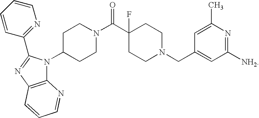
C12=C(N=C(C3=NC=CC=C3)N1C1CCN(C(C3(F)CCN(CC4=CC([NH2])=NC(C)=C4)CC3)=O)CC1)C=CC=N2
